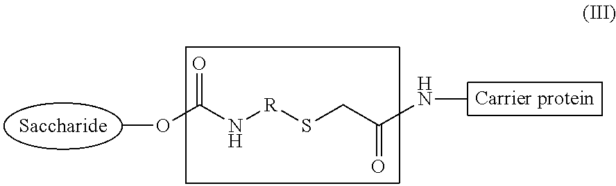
N([R]SCC(=O)NC)C(OC)=O
